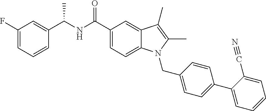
C1=CC(C(NC(C2=CC=C3C(=C2)C(C)=C(C)N3CC2=CC=C(C3=CC=CC=C3C#N)C=C2)=O)C)=CC(F)=C1
